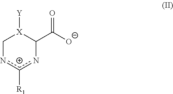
C1nc([R1])nC(C([O-])=O)[X]1[Y]
